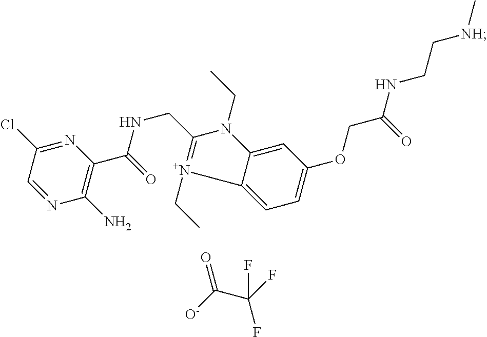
N1=C(Cl)C=NC(N)=C1C(NCC1=[N+](CC)C2=CC=C(OCC(NCC[NH]C)=O)C=C2N1CC)=O.[O-]C(C(F)(F)F)=O
